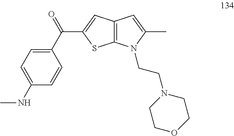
C1(C(=O)C2=CC3=C(S2)N(CCN2CCOCC2)C(C)=C3)=CC=C(NC)C=C1
